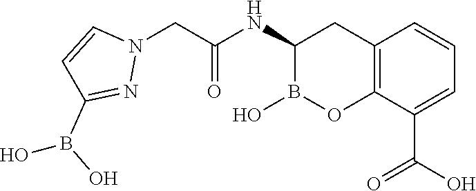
C12=C(C(C(O)=O)=CC=C1)OB(O)C(NC(=O)CN1C=CC(B(O)O)=N1)C2
